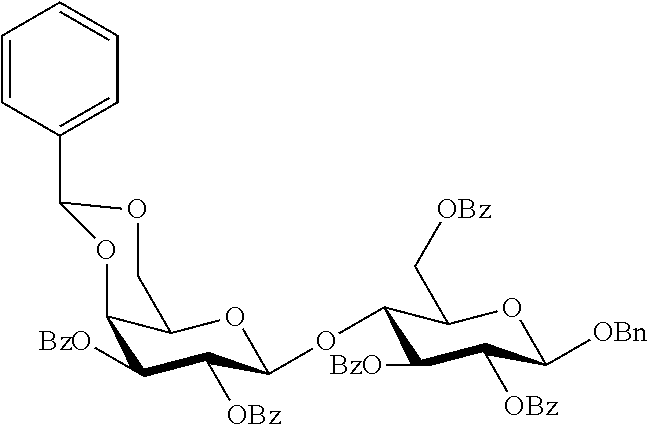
C12C([BzO])C([OBz])C(OC3C([BzO])C([OBz])C([OBn])OC3C[OBz])OC1COC(C1=CC=CC=C1)O2
